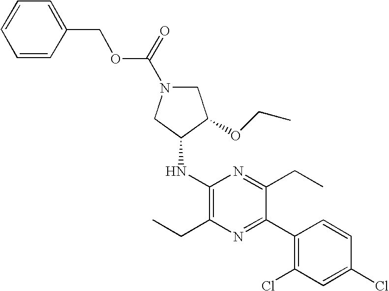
C1(NC2CN(C(OCC3=CC=CC=C3)=O)CC2OCC)=C(CC)N=C(C2=C(Cl)C=C(Cl)C=C2)C(CC)=N1
